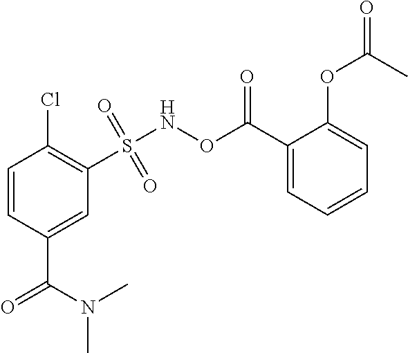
C1=CC(C(=O)N(C)C)=CC(S(NOC(C2=CC=CC=C2OC(=O)C)=O)(=O)=O)=C1Cl
